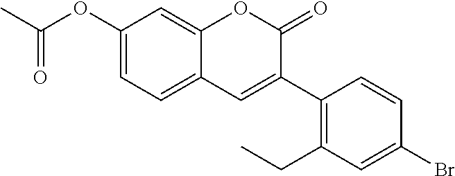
C1(OC(C)=O)=CC=C2C(=C1)OC(=O)C(C1=C(CC)C=C(Br)C=C1)=C2
